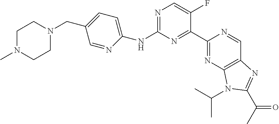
C1(NC2=CC=C(CN3CCN(C)CC3)C=N2)=NC=C(F)C(C2=NC3=C(C=N2)N=C(C(=O)C)N3C(C)C)=N1
